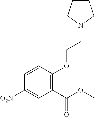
C1(C(OC)=O)=C(OCCN2CCCC2)C=CC([O2N])=C1
